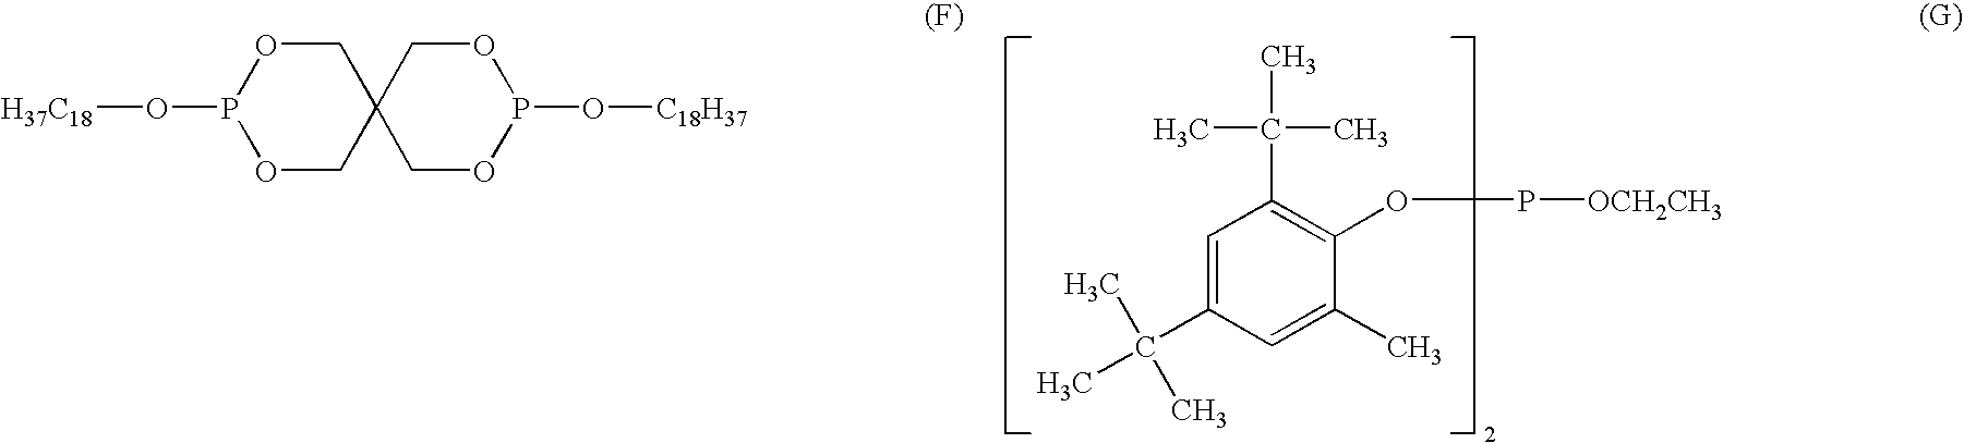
C1=C(C(C)(C)C)C=C(C)C(OP[OCH2CH3])=C1C(C)(C)C.P1(O[H37C18])OCC2(CO1)COP(O[C18H37])OC2
